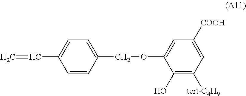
C1=CC(COC2=CC([COOH])=CC([tert-C4H9])=C2O)=CC=C1C=C
